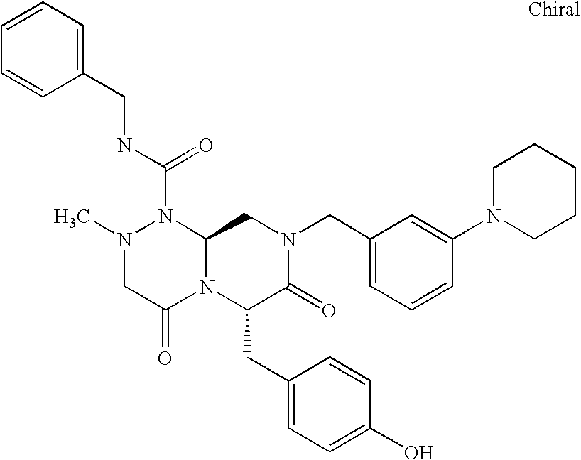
N1(C(NCC2=CC=CC=C2)=O)N(C)CC(=O)N2C1CN(CC1=CC=CC(N3CCCCC3)=C1)C(=O)C2CC1=CC=C(O)C=C1
